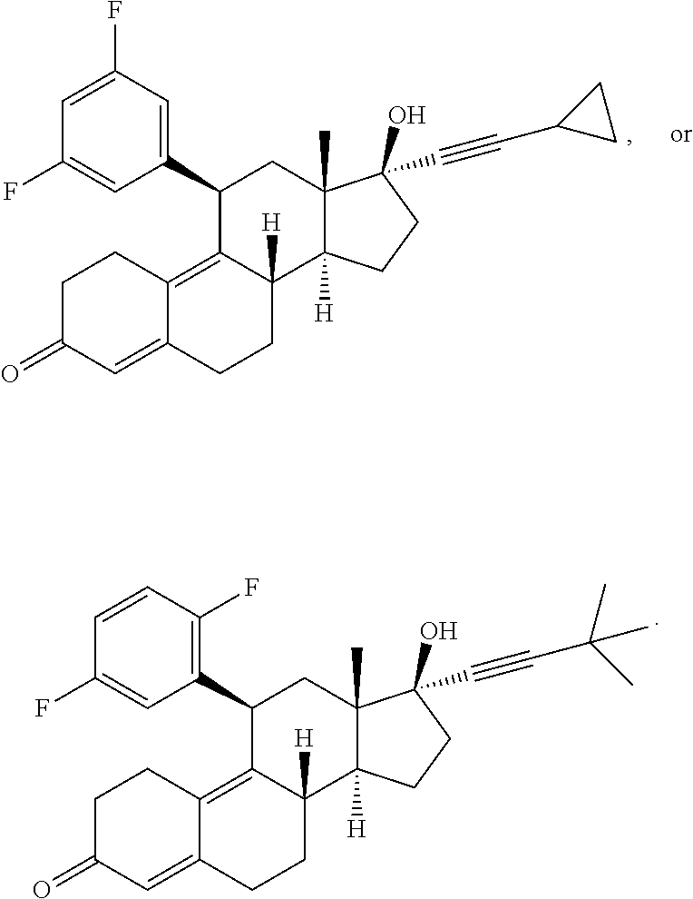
C1=C(F)C=CC(F)=C1C1CC2(C)C([H])(C3([H])CCC4=CC(=O)CCC4=C13)CCC2(O)C#CC(C)(C)C.C1=C(F)C=C(F)C=C1C1CC2(C)C([H])(C3([H])CCC4=CC(=O)CCC4=C13)CCC2(O)C#CC1CC1
